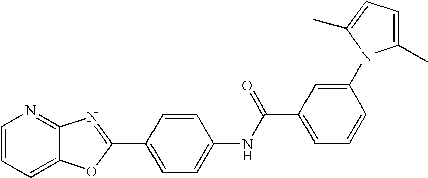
C1=CC=C2C(=N1)N=C(C1=CC=C(NC(C3=CC=CC(N4C(C)=CC=C4C)=C3)=O)C=C1)O2
